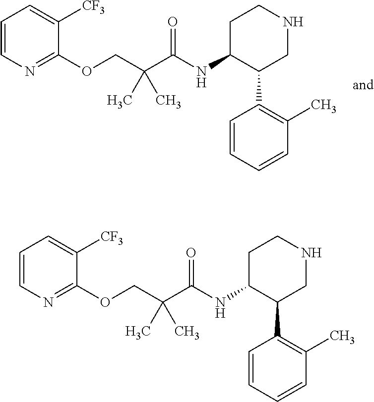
C1=CN=C(OCC(C(NC2C(C3=C(C)C=CC=C3)CNCC2)=O)(C)C)C([CF3])=C1.C1=CN=C(OCC(C(NC2C(C3=C(C)C=CC=C3)CNCC2)=O)(C)C)C([CF3])=C1
